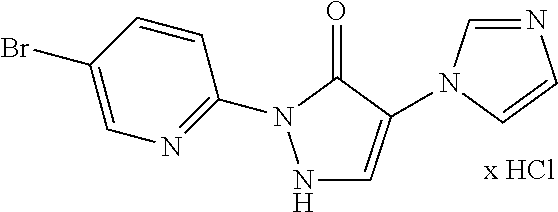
N1=CN(C2=CNN(C3=NC=C(Br)C=C3)C2=O)C=C1
